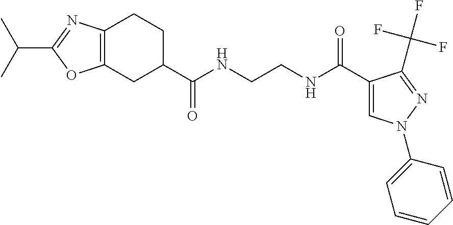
C12=C(CC(C(=O)NCCNC(=O)C3=CN(C4=CC=CC=C4)N=C3C(F)(F)F)CC1)OC(C(C)C)=N2
